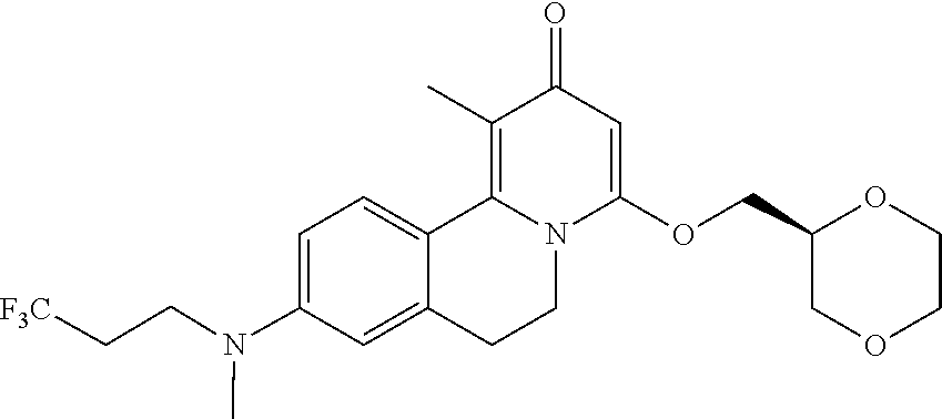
C1=C(N(CC[F3C])C)C=C2C(=C1)C1=C(C)C(=O)C=C(OCC3COCCO3)N1CC2
